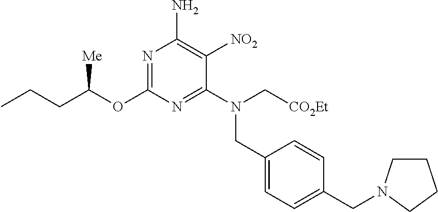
C1(OC(CCC)[Me])=NC(N)=C([NO2])C(N(C[CO2Et])CC2=CC=C(CN3CCCC3)C=C2)=N1
